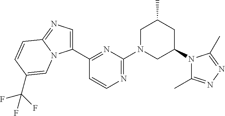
C1(C2=NC(N3CC(N4C(C)=NN=C4C)CC(C)C3)=NC=C2)=CN=C2N1C=C(C(F)(F)F)C=C2
